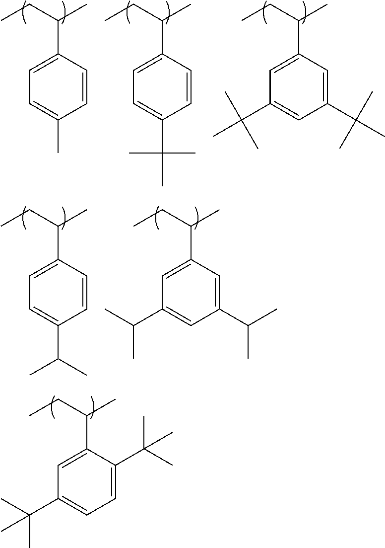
C1(C(CC)C)=CC(C(C)(C)C)=CC=C1C(C)(C)C.C1(C(CC)C)=CC=C(C)C=C1.C1(C(CC)C)=CC=C(C(C)(C)C)C=C1.C1(C(CC)C)=CC(C(C)(C)C)=CC(C(C)(C)C)=C1.C1(C(CC)C)=CC=C(C(C)C)C=C1.C1(C(CC)C)=CC(C(C)C)=CC(C(C)C)=C1
